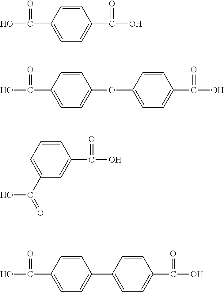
OC(C1=CC=C(C(O)=O)C=C1)=O.OC(C1=CC=C(C2=CC=C(C(O)=O)C=C2)C=C1)=O.OC(=O)C1=CC(C(=O)O)=CC=C1.OC(C1=CC=C(OC2=CC=C(C(O)=O)C=C2)C=C1)=O
